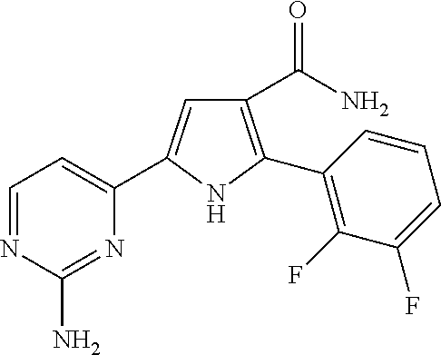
C1(C(=O)N)=C(C2=C(F)C(F)=CC=C2)NC(C2=CC=NC(N)=N2)=C1
